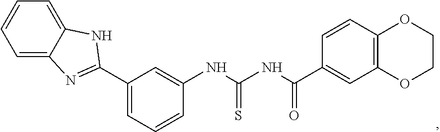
C1=C2C(=CC=C1)NC(C1=CC=CC(NC(=S)NC(=O)C3=CC4=C(C=C3)OCCO4)=C1)=N2
